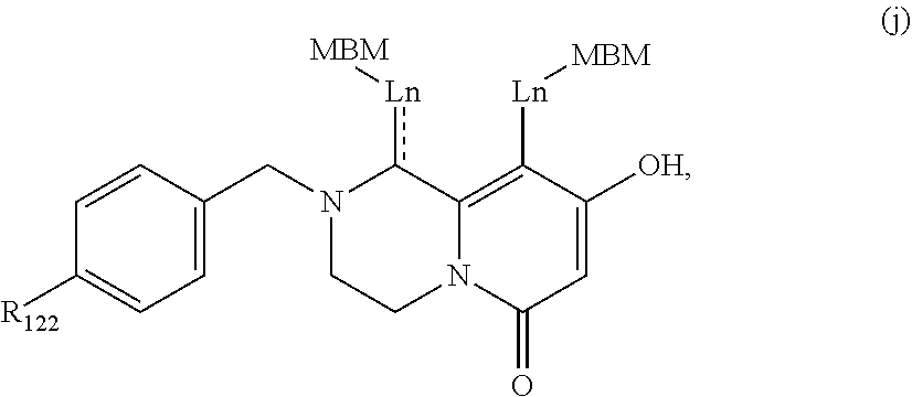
C1=C(CN2CCN3C(=C([Ln][MBM])C([OH])=CC3=O)c2[Ln][MBM])C=CC([R122])=C1
